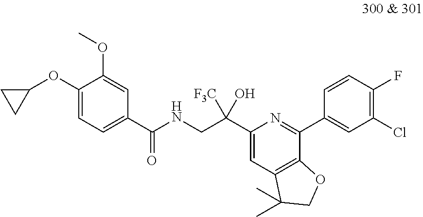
C1(OC2CC2)=CC=C(C(=O)NCC(C2=CC3=C(C(C4=CC(Cl)=C(F)C=C4)=N2)OCC3(C)C)([F3C])O)C=C1OC
